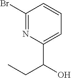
C1(Br)=NC(C(O)CC)=CC=C1
